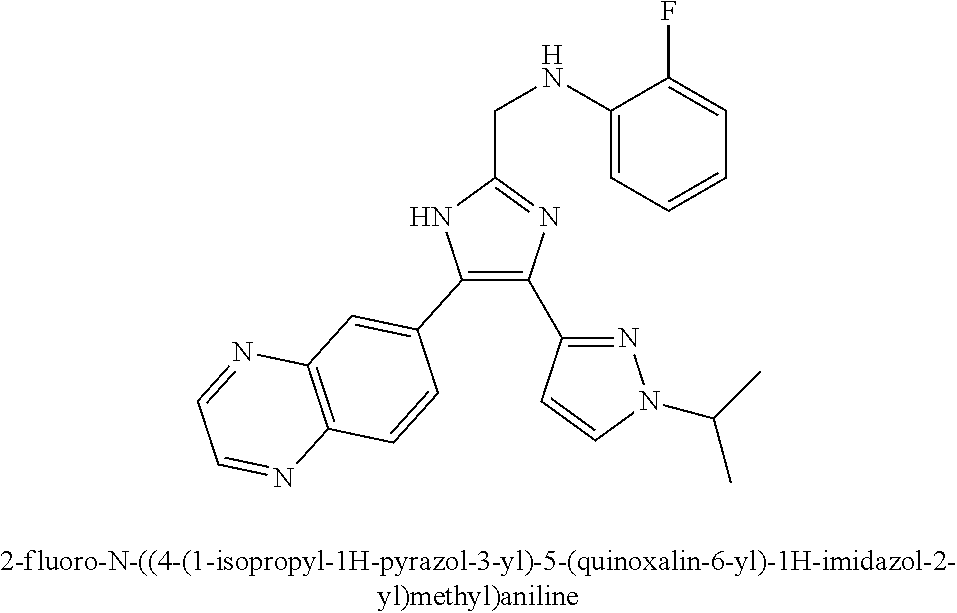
C1(C2=C(C3=NN(C(C)C)C=C3)N=C(CNC3=CC=CC=C3F)N2)=CC2=C(C=C1)N=CC=N2
